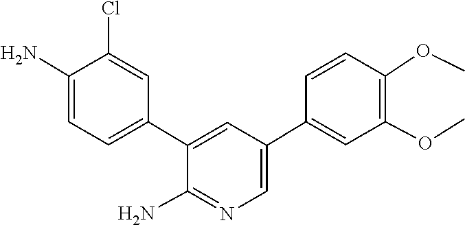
O(C)C1=C(OC)C=CC(C2=CN=C(N)C(C3=CC=C(N)C(Cl)=C3)=C2)=C1
